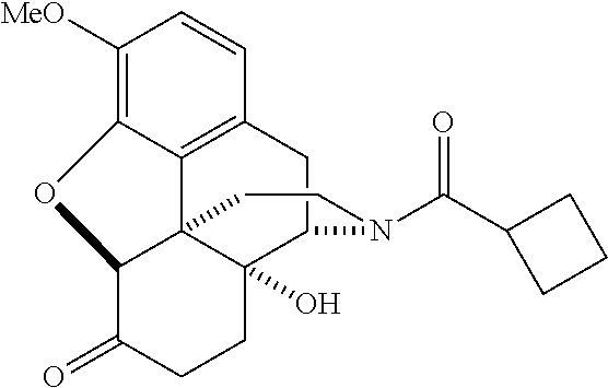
C1([MeO])=C2C3=C(C=C1)CC1C4(O)C3(C(C(=O)CC4)O2)CCN1C(C1CCC1)=O
